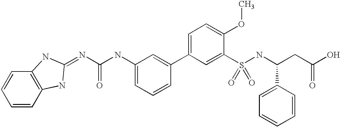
N(C(NC1=CC=CC(C2=CC=C(OC)C(S(=O)(=O)NC(C3=CC=CC=C3)CC(O)=O)=C2)=C1)=O)=C1NC2=C(C=CC=C2)N1
